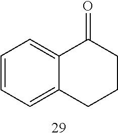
C1=CC=C2C(=C1)C(=O)CCC2
